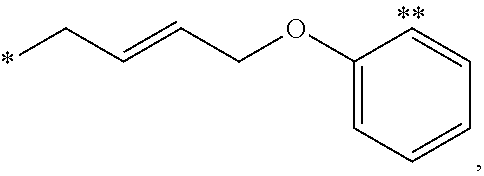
C1(OCC=CC*)=CC=CC=C1
